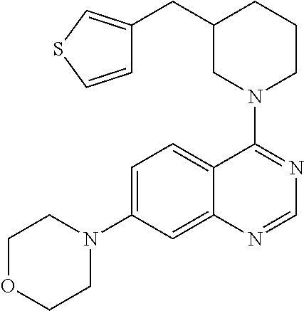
C1OCCN(C2=CC=C3C(=C2)N=CN=C3N2CCCC(CC3=CSC=C3)C2)C1
